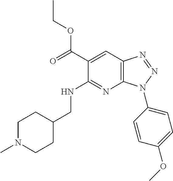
C1(C(OCC)=O)=CC2=C(N=C1NCC1CCN(C)CC1)N(C1=CC=C(OC)C=C1)N=N2
